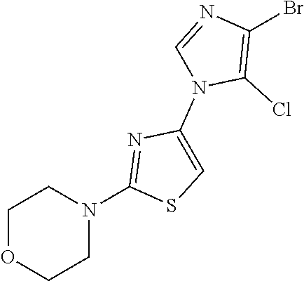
C1OCCN(C2=NC(N3C(Cl)=C(Br)N=C3)=CS2)C1
